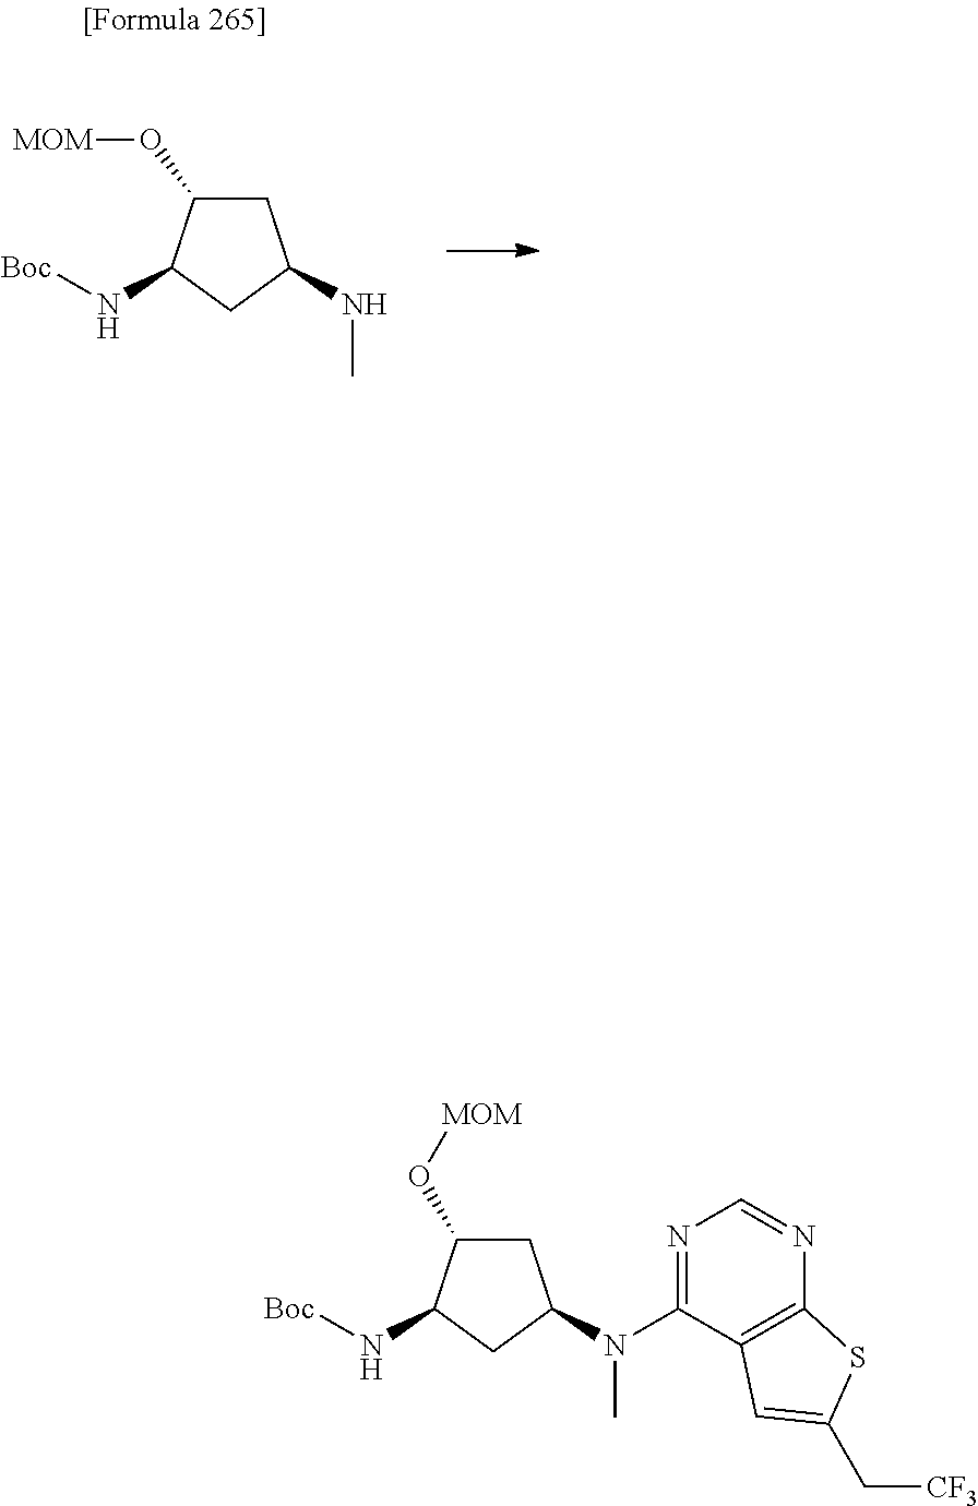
C1C(O[MOM])C(N[Boc])CC1N(C)C1=NC=NC2=C1C=C(C[CF3])S2.C1C(O[MOM])C(N[Boc])CC1NC
